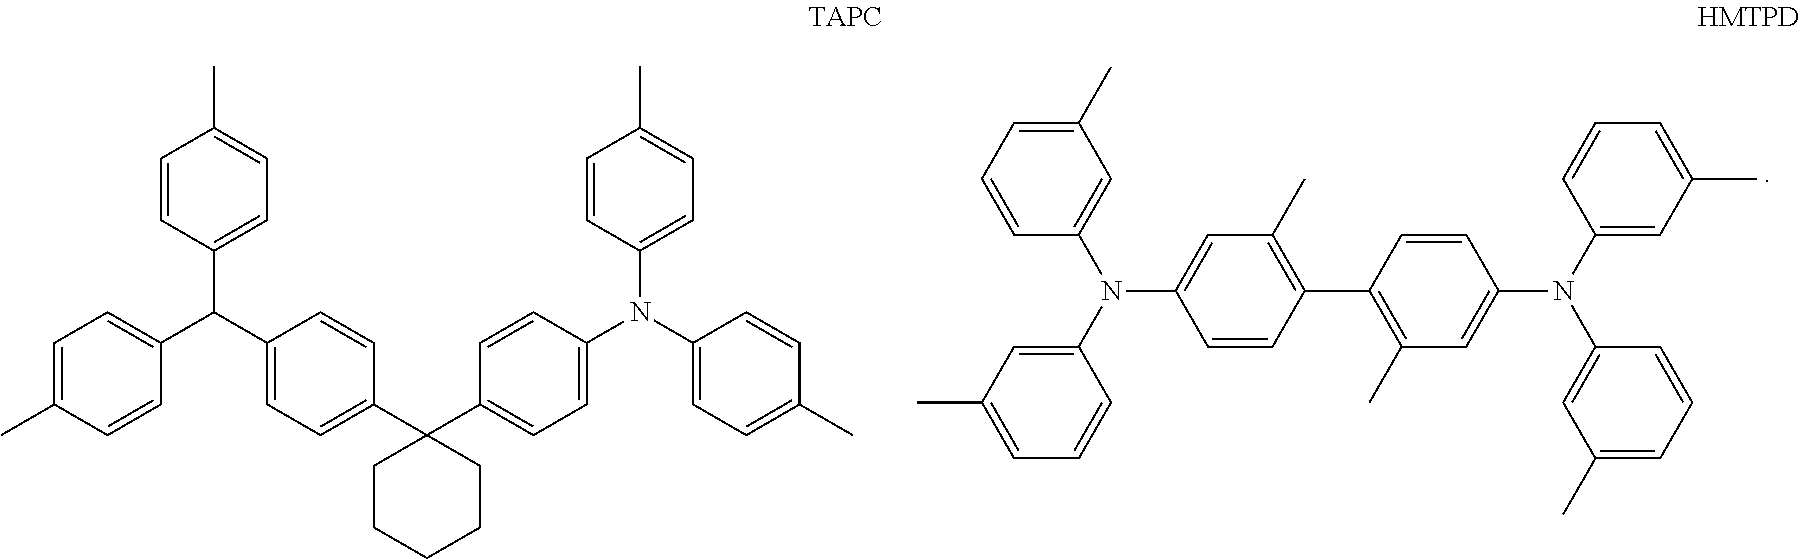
C1(C2=C(C)C=C(N(C3=CC(C)=CC=C3)C3=CC(C)=CC=C3)C=C2)=C(C)C=C(N(C2=CC(C)=CC=C2)C2=CC(C)=CC=C2)C=C1.C1(C(C2=CC=C(C)C=C2)C2=CC=C(C)C=C2)=CC=C(C2(C3=CC=C(N(C4=CC=C(C)C=C4)C4=CC=C(C)C=C4)C=C3)CCCCC2)C=C1
